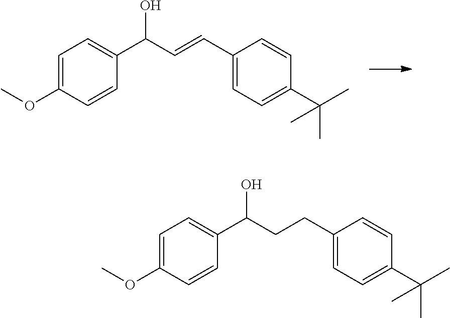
C1=C(OC)C=CC(C(C=CC2=CC=C(C(C)(C)C)C=C2)O)=C1.C1=C(OC)C=CC(C(CCC2=CC=C(C(C)(C)C)C=C2)O)=C1
